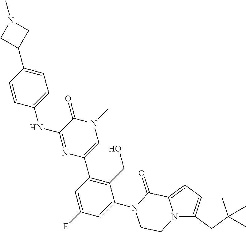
N12C3=C(C=C1C(=O)N(C1=CC(F)=CC(C4=CN(C)C(=O)C(NC5=CC=C(C6CN(C)C6)C=C5)=N4)=C1CO)CC2)CC(C)(C)C3
